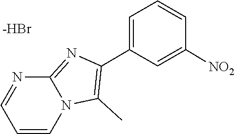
N1=C2N=CC=CN2C(C)=C1C1=CC=CC([NO2])=C1.[-HBr]
